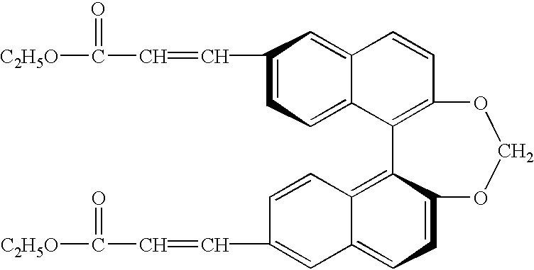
[C2H5O]C(=O)C=CC1=CC=C2C(=C1)C=CC1=C2C2=C3C(=CC=C2OCO1)C=C(C=CC([C2H5O])=O)C=C3
